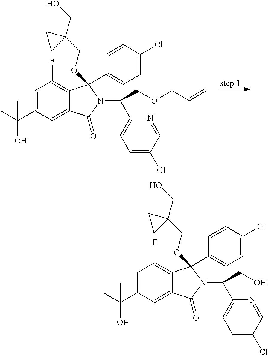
C1=C(C(C)(O)C)C=C2C(=C1F)C(OCC1(CO)CC1)(C1=CC=C(Cl)C=C1)N(C(C1=CC=C(Cl)C=N1)CO)C2=O.C1=C(C(C)(O)C)C=C2C(=C1F)C(OCC1(CO)CC1)(C1=CC=C(Cl)C=C1)N(C(C1=CC=C(Cl)C=N1)COCC=C)C2=O
